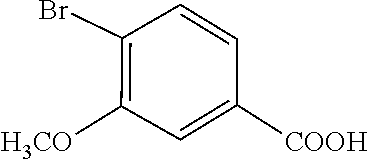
C1([H3CO])=C(Br)C=CC([COOH])=C1
